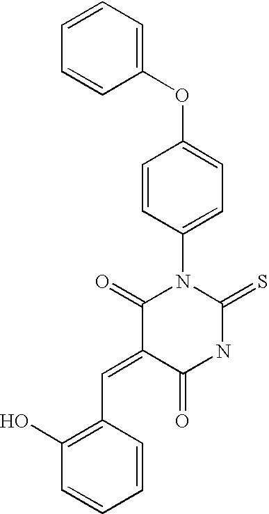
C1(C=C2C(=O)NC(=S)N(C3=CC=C(OC4=CC=CC=C4)C=C3)C2=O)=C(O)C=CC=C1
